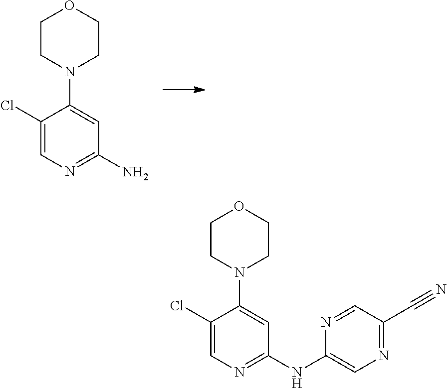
C1(Cl)=CN=C(N)C=C1N1CCOCC1.C1(Cl)=CN=C(NC2=CN=C(C#N)C=N2)C=C1N1CCOCC1
